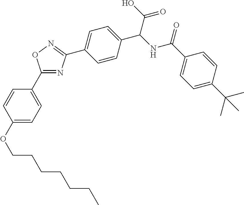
C1=CC(C(NC(C2=CC=C(C3=NOC(C4=CC=C(OCCCCCCC)C=C4)=N3)C=C2)C(=O)O)=O)=CC=C1C(C)(C)C
